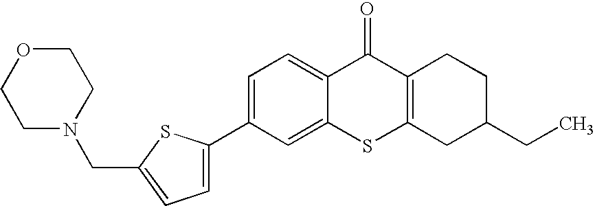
C1=C(C2=CC=C(CN3CCOCC3)S2)C=C2C(=C1)C(=O)C1=C(S2)CC(CC)CC1
